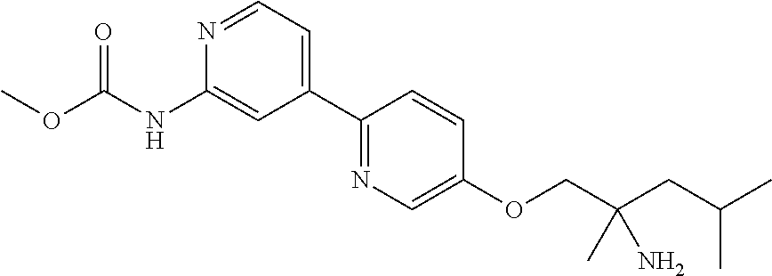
C1(C2=NC=C(OCC(CC(C)C)(C)N)C=C2)=CC=NC(NC(OC)=O)=C1
